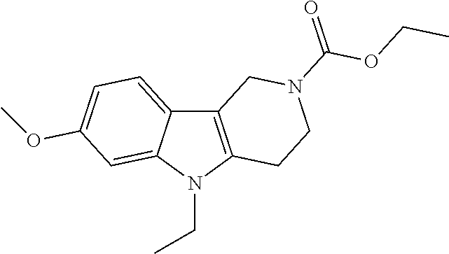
C12=C(N(CC)C3=CC(OC)=CC=C13)CCN(C(=O)OCC)C2
